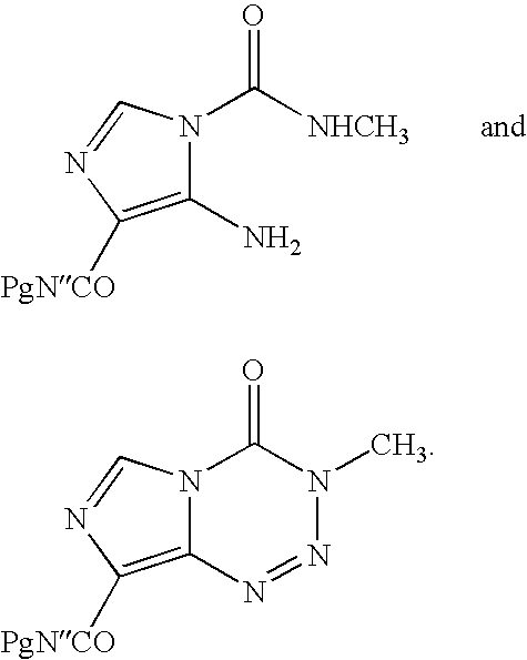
C1(N)=C([PgNCO])N=CN1C([NHCH3])=O.C12=C([PgNCO])N=CN1C(=O)N(C)N=N2
